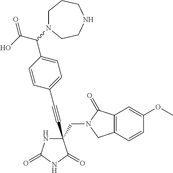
C(#CC1(CN2C(=O)C3=C(C2)C=CC(OC)=C3)NC(=O)NC1=O)C1=CC=C(C(C(O)=O)N2CCCNCC2)C=C1
